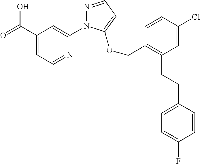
C1(C(=O)O)=CC=NC(N2N=CC=C2OCC2=C(CCC3=CC=C(F)C=C3)C=C(Cl)C=C2)=C1
